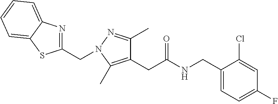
C1=C(CNC(CC2=C(C)N(CC3=NC4=CC=CC=C4S3)N=C2C)=O)C(Cl)=CC(F)=C1
